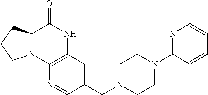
C12=C(C=C(CN3CCN(C4=NC=CC=C4)CC3)C=N1)NC(=O)C1N2CCC1
